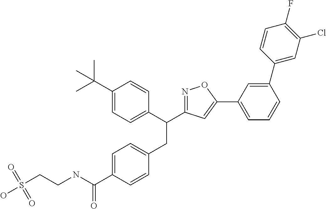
C1=C(C(NCCS(O)(=O)=O)=O)C=CC(CC(C2=CC=C(C(C)(C)C)C=C2)C2=NOC(C3=CC=CC(C4=CC(Cl)=C(F)C=C4)=C3)=C2)=C1
